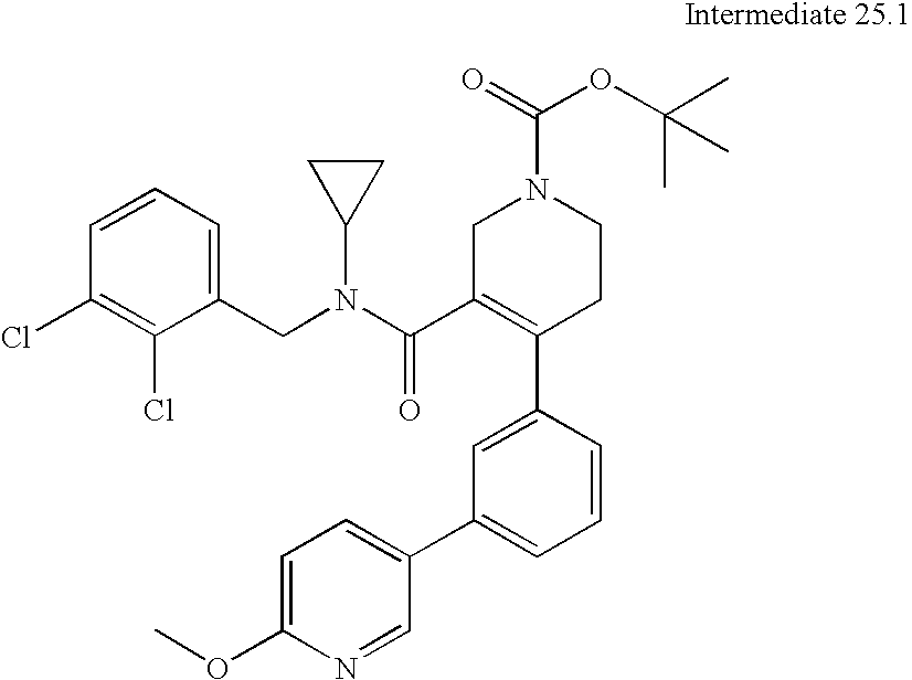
C1(CN(C(C2=C(C3=CC(C4=CC=C(OC)N=C4)=CC=C3)CCN(C(=O)OC(C)(C)C)C2)=O)C2CC2)=CC=CC(Cl)=C1Cl
